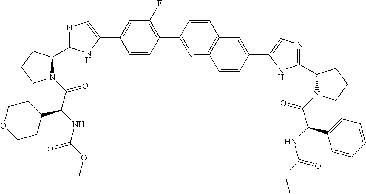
N1(C(=O)C(NC(OC)=O)C2CCOCC2)C(C2=NC=C(C3=CC(F)=C(C4=NC5=C(C=C4)C=C(C4=CN=C(C6N(C(=O)C(NC(OC)=O)C7=CC=CC=C7)CCC6)N4)C=C5)C=C3)N2)CCC1
